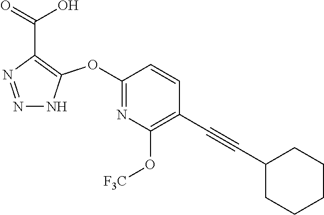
C1(OC2=C(C(=O)O)N=NN2)=NC(O[F3C])=C(C#CC2CCCCC2)C=C1
